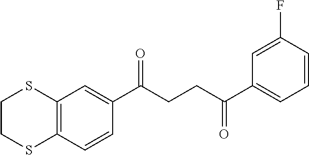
C12=C(C=CC(C(CCC(C3=CC=CC(F)=C3)=O)=O)=C1)SCCS2
